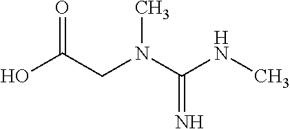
OC(CN(C(NC)=N)C)=O
